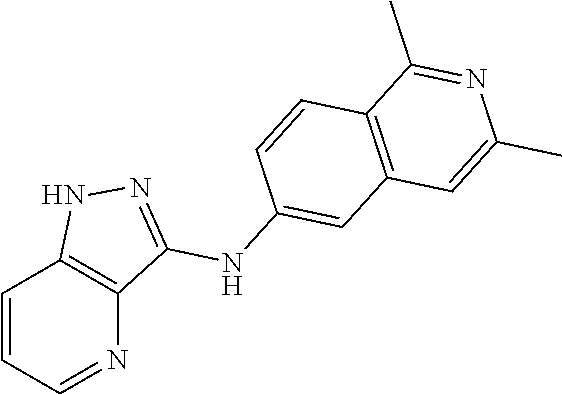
C1=CC=NC2=C1NN=C2NC1=CC2=C(C=C1)C(C)=NC(C)=C2
